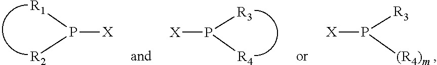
P([R1])([R2])[X].P([R3])([R4])[X].P([R3])([(R4)m])[X]
